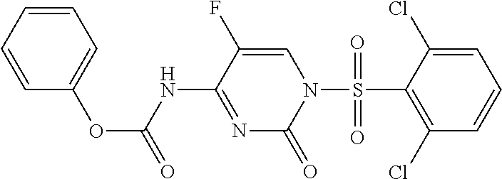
O(C(NC1=NC(=O)N(S(C2=C(Cl)C=CC=C2Cl)(=O)=O)C=C1F)=O)C1=CC=CC=C1
